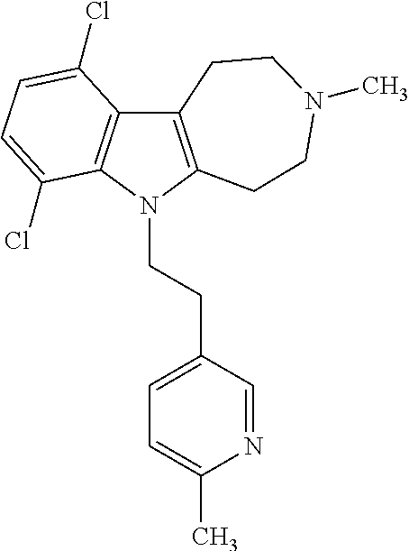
C12=C(N(CCC3=CC=C(C)N=C3)C3=C1C(Cl)=CC=C3Cl)CCN(C)CC2
